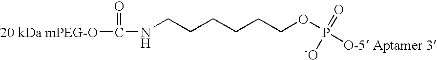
[20 kDa mPEG-O]C(=O)NCCCCCCOP(=O)([-O])[O-5 Aptamer 3]
